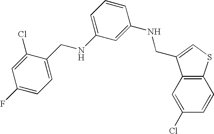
C1(F)=CC=C(CNC2=CC=CC(NCC3=CSC4=C3C=C(Cl)C=C4)=C2)C(Cl)=C1
